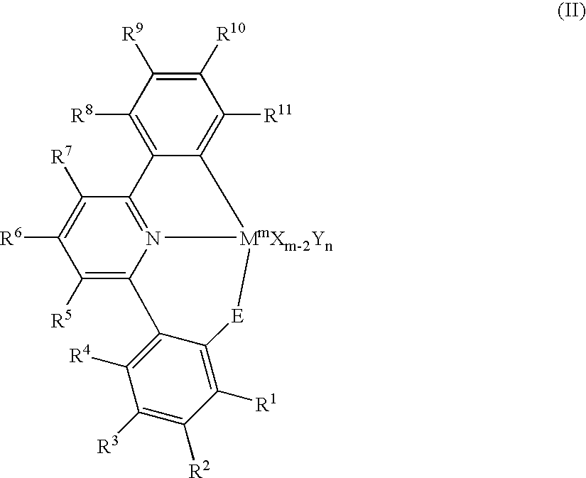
C1([R5])=C2N3=C(C([R7])=C1[R6])C1=C([R8])C([R9])=C([R10])C([R11])=C1[MmXm-2Yn]3[E]C1=C([R1])C([R2])=C([R3])C([R4])=C21
